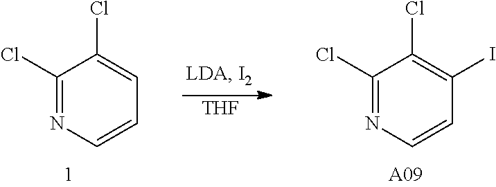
C1(Cl)=NC=CC=C1Cl.C1(Cl)=NC=CC(I)=C1Cl.[A09].[THF]
